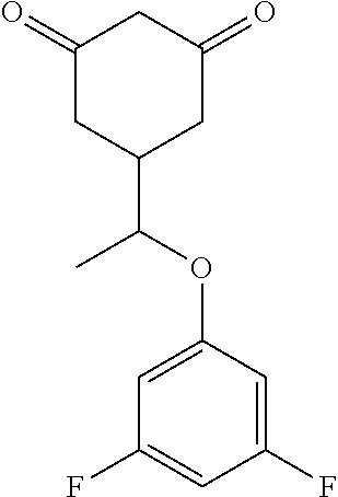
C1(=O)CC(C(OC2=CC(F)=CC(F)=C2)C)CC(=O)C1
